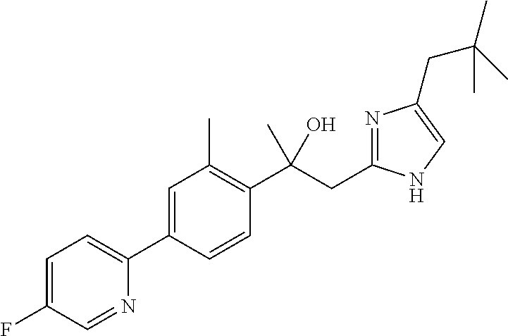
C1=C(C2=CC=C(F)C=N2)C=CC(C(CC2=NC(CC(C)(C)C)=CN2)(O)C)=C1C
